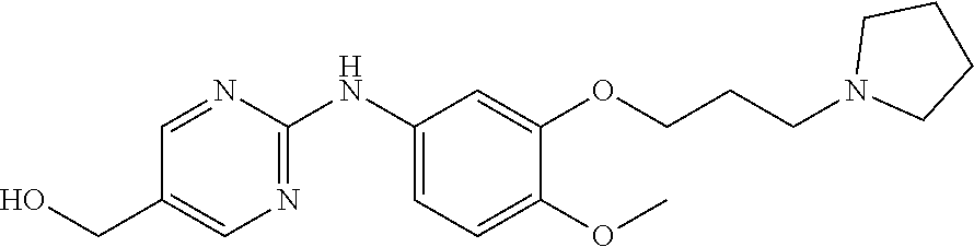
C1=NC(NC2=CC=C(OC)C(OCCCN3CCCC3)=C2)=NC=C1CO
